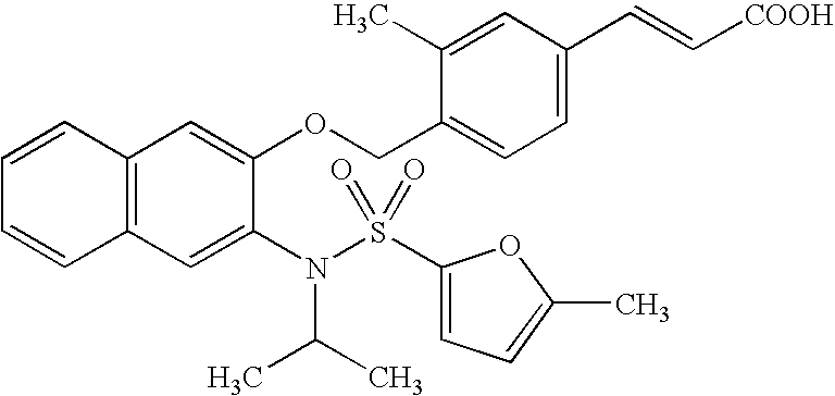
C12=C(C=C(N(S(C3=CC=C(C)O3)(=O)=O)C(C)C)C(OCC3=CC=C(C=C[COOH])C=C3C)=C1)C=CC=C2
